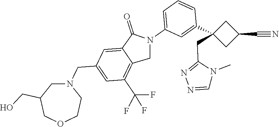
N1(CC2=CC(C(F)(F)F)=C3C(=C2)C(=O)N(C2=CC=CC(C4(CC5=NN=CN5C)CC(C#N)C4)=C2)C3)CC(CO)COCC1
